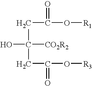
C(C(O[R1])=O)C(O)([CO2R2])CC(O[R3])=O
